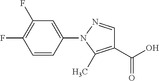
C1(C(O)=O)=C(C)N(C2=CC(F)=C(F)C=C2)N=C1
